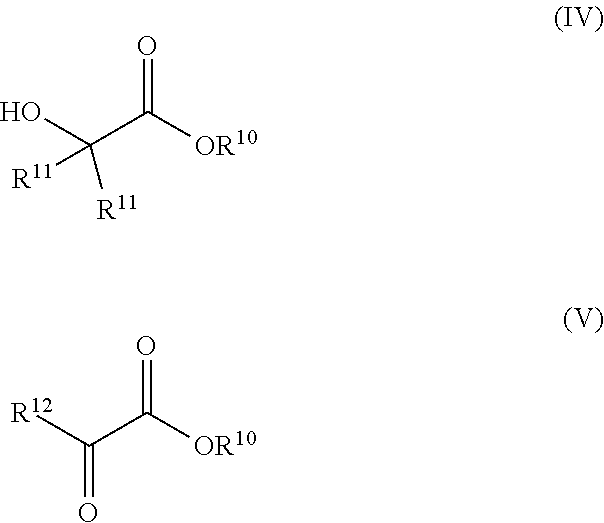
O=C([OR10])C(O)([R11])[R11].O=C([OR10])C([R12])=O
